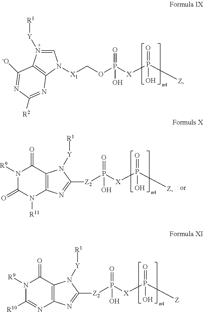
C1=N([Y][R1])C2=C(N1[X1]COP(=O)([X]P(=O)([Z])O)O)N=C([R2])N=C2[-O].[Z2](P(=O)([X]P(=O)([Z])O)O)C1=NC2=C(N1[Y][R1])C(=O)N([R9])C(=O)N2[R11].[Z2](P(=O)([X]P(=O)([Z])O)O)C1=NC2=C(N1[Y][R1])C(=O)N([R9])C([R10])=N2
